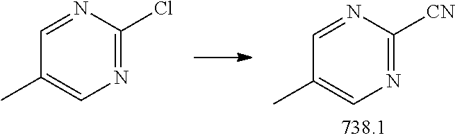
N1=CC(C)=CN=C1Cl.N1=CC(C)=CN=C1[CN]
